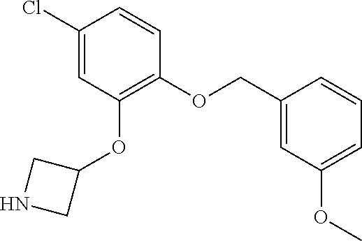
C1(OCC2=CC(OC)=CC=C2)=C(OC2CNC2)C=C(Cl)C=C1
